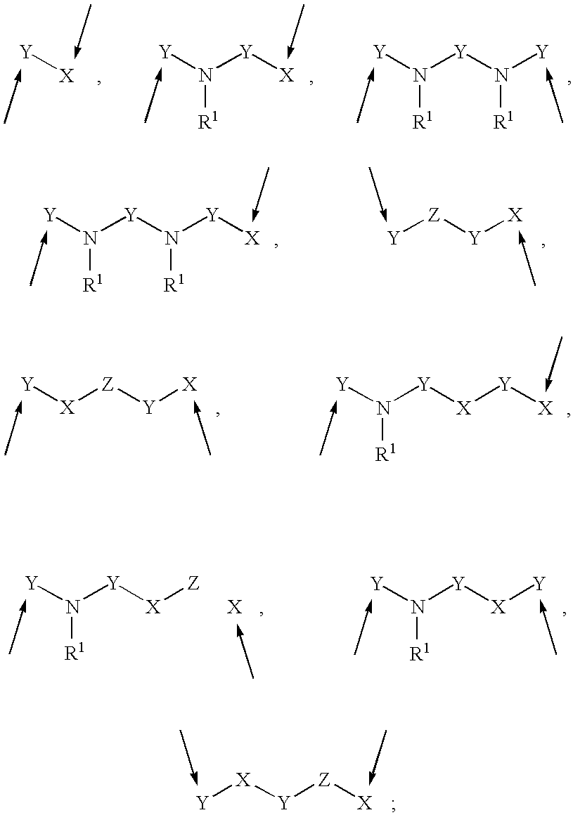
[Y][X].[Y]N([Y][X])[R1].[Y]N([Y]N([Y])[R1])[R1].[Y]N([Y]N([Y][X])[R1])[R1].[Y][Z][Y][X].[Y][X][Y][Z][X].[Y][X][Z][Y][X].[Y]N([Y][X][Y][X])[R1].[Y]N([Y][X][Y])[R1].[X].[Y]N([Y][X][Z])[R1]
